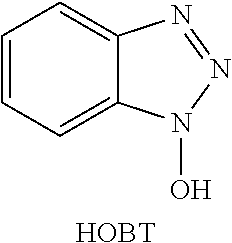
C1=CC=C2C(=C1)N=NN2O.[HOBT]
